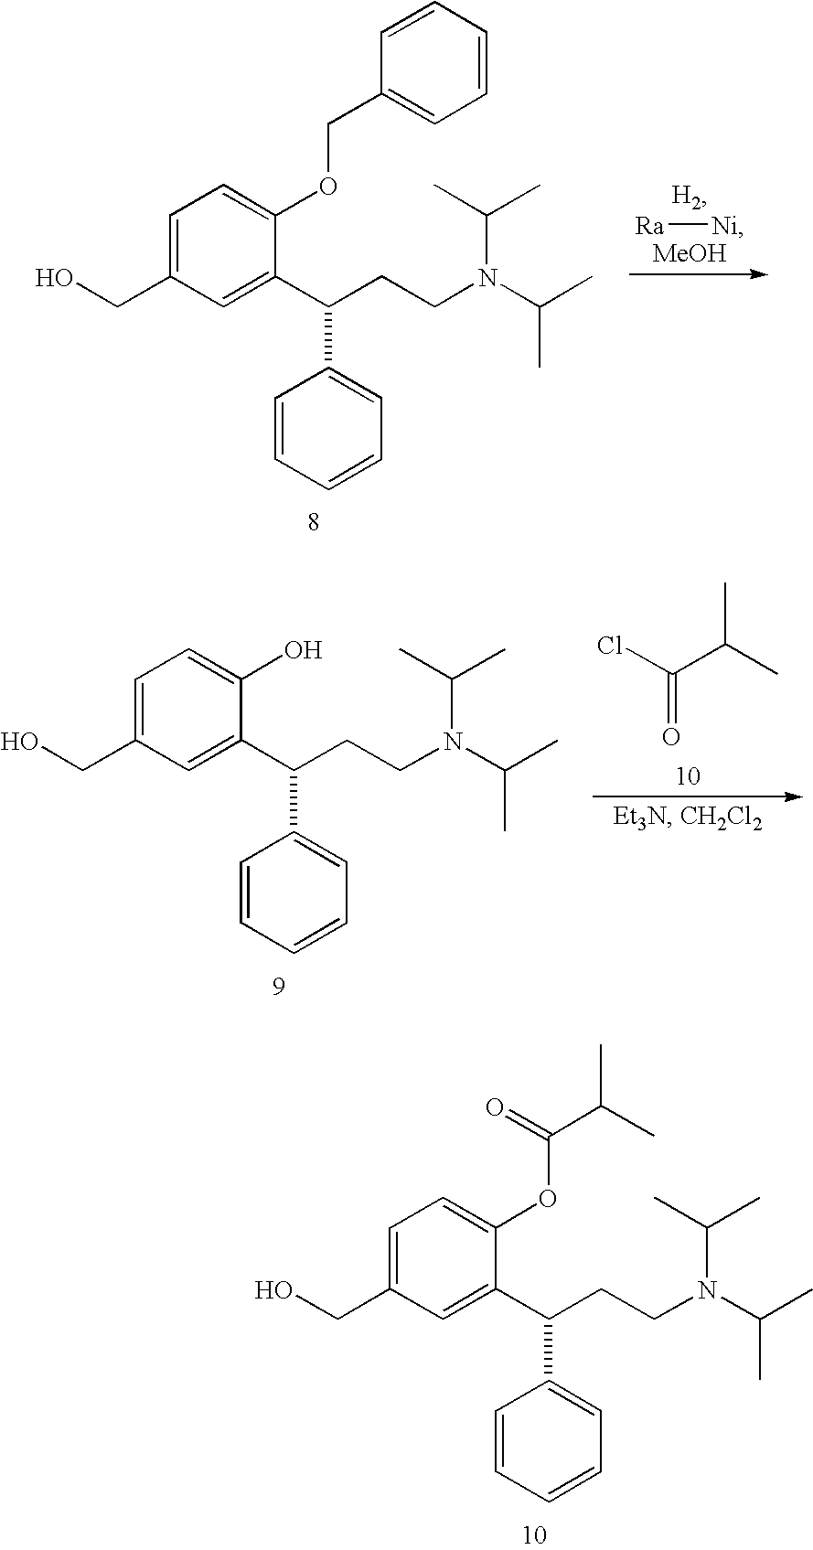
OCC1=CC=C(OCC2=CC=CC=C2)C(C(CCN(C(C)C)C(C)C)C2=CC=CC=C2)=C1.[Ra][Ni].[MeOH].OCC1=CC=C(O)C(C(CCN(C(C)C)C(C)C)C2=CC=CC=C2)=C1.ClC(C(C)C)=O.OCC1=CC=C(OC(C(C)C)=O)C(C(CCN(C(C)C)C(C)C)C2=CC=CC=C2)=C1
